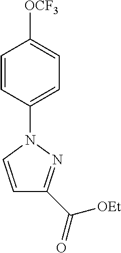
C1=CC(N2C=CC(C(=O)[OEt])=N2)=CC=C1[OCF3]
